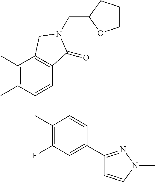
C1(C)=C(C)C(CC2=C(F)C=C(C3=NN(C)C=C3)C=C2)=CC2=C1CN(CC1CCCO1)C2=O
